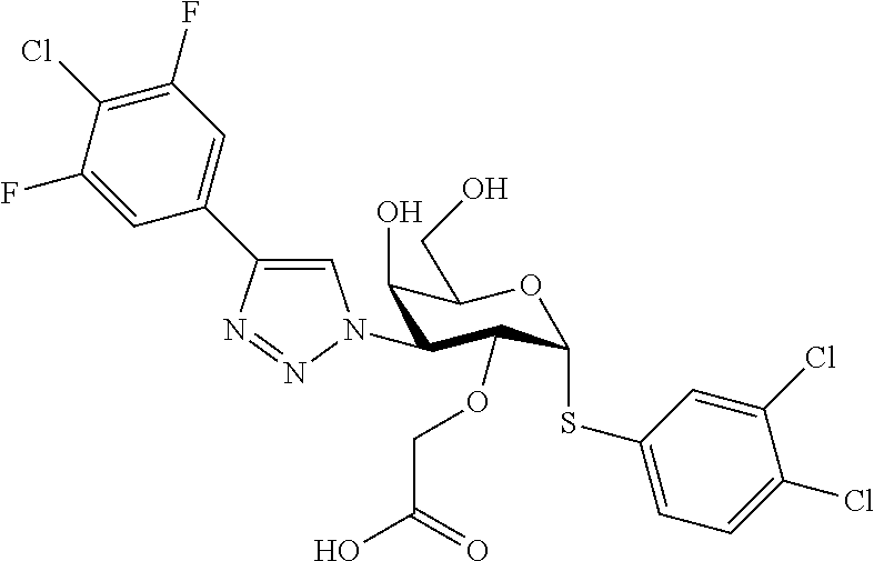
C1(O)C(N2C=C(C3=CC(F)=C(Cl)C(F)=C3)N=N2)C(OCC(=O)O)C(SC2=CC=C(Cl)C(Cl)=C2)OC1CO
